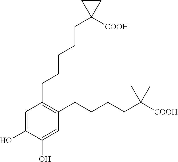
C1(O)=CC(CCCCCC2([COOH])CC2)=C(CCCCC(C)(C)[COOH])C=C1O
